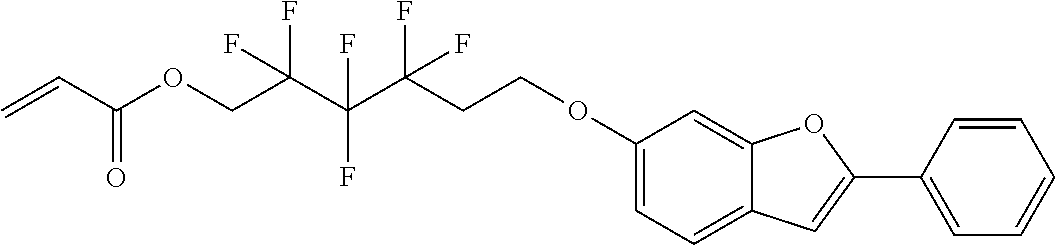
C1(OCCC(C(C(COC(C=C)=O)(F)F)(F)F)(F)F)=CC=C2C(=C1)OC(C1=CC=CC=C1)=C2
